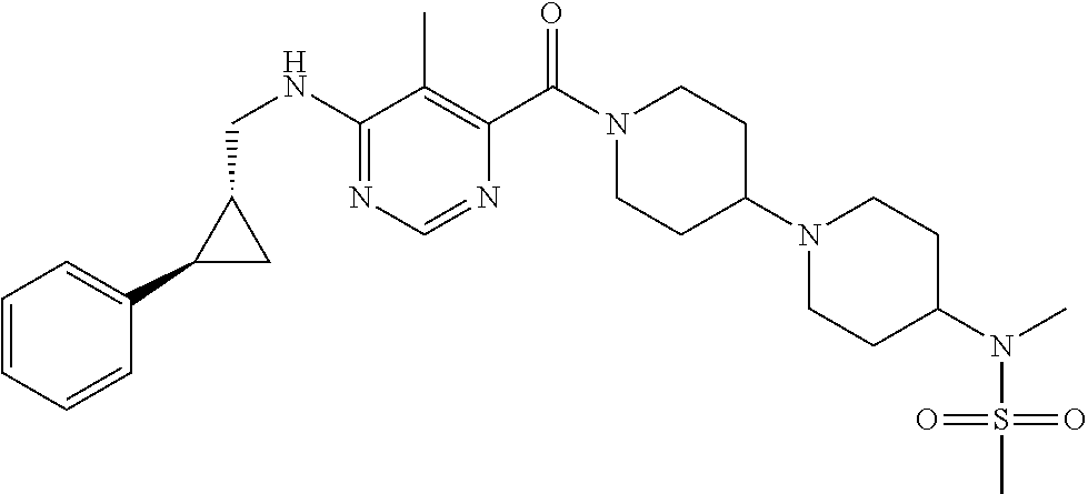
C1(NCC2C(C3=CC=CC=C3)C2)=NC=NC(C(N2CCC(N3CCC(N(C)S(=O)(=O)C)CC3)CC2)=O)=C1C
